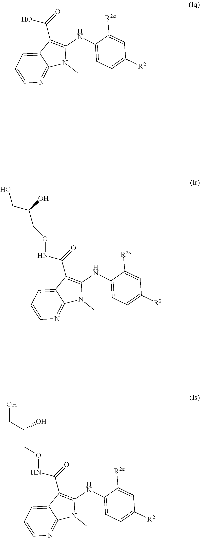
O(NC(=O)C1=C(NC2=CC=C([R2])C=C2[R2a])N(C)C2=NC=CC=C12)CC(O)CO.OC(=O)C1=C(NC2=CC=C([R2])C=C2[R2a])N(C)C2=NC=CC=C12.O(NC(=O)C1=C(NC2=CC=C([R2])C=C2[R2a])N(C)C2=NC=CC=C12)CC(CO)O
